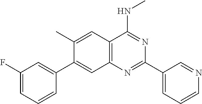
C1(C)=CC2=C(C=C1C1=CC(F)=CC=C1)N=C(C1=CC=CN=C1)N=C2NC
